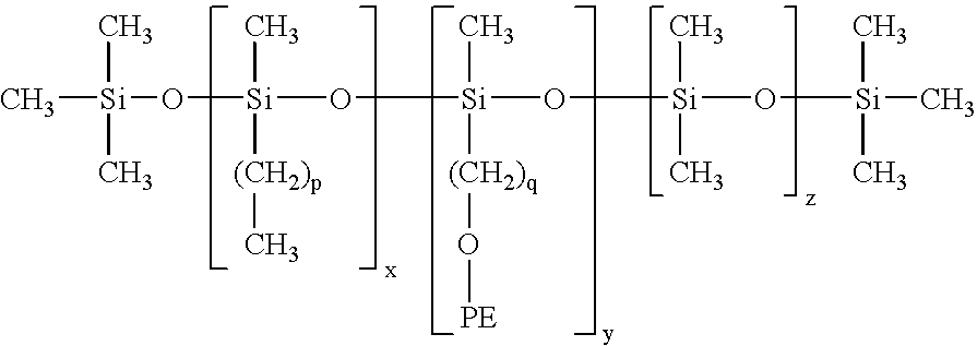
C[Si](O[Si](O[Si](O[Si](O[Si](C)(C)C)(C)C)(C)[(CH2)q]O[PE])(C)[(CH2)p]C)(C)C
